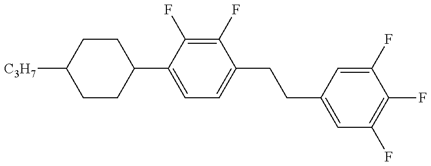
C1CC(C2=CC=C(CCC3=CC(F)=C(F)C(F)=C3)C(F)=C2F)CCC1[C3H7]
